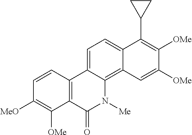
C1=C2C(=C3C(=C1)C(C1CC1)=C([OMe])C([OMe])=C3)N([Me])C(=O)C1=C2C=CC([MeO])=C1[OMe]
